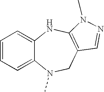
C1=CC=C2C(=C1)NC1=C(CN2C)C=NN1C
